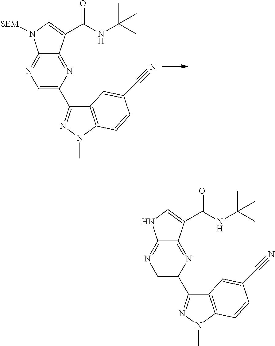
C1=C(C2=NN(C)C3=C2C=C(C#N)C=C3)N=C2C(=N1)N([SEM])C=C2C(NC(C)(C)C)=O.C1=C(C2=NN(C)C3=C2C=C(C#N)C=C3)N=C2C(=N1)NC=C2C(NC(C)(C)C)=O
